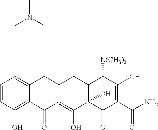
CN(CC#CC1=C2C(=C(O)C=C1)C(=O)C1=C(O)C3(O)C(CC1C2)C([N(CH3)2])C(O)=C(C(N)=O)C3=O)C
